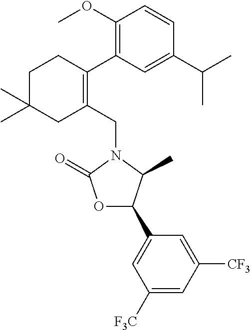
C1(CN2C(=O)OC(C3=CC([F3C])=CC([CF3])=C3)C2C)=C(C2=C(OC)C=CC(C(C)C)=C2)CCC(C)(C)C1
